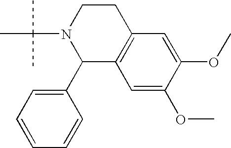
C1(C2C3=C(CCN2C(C)(C)C)C=C(OC)C(OC)=C3)=CC=CC=C1
